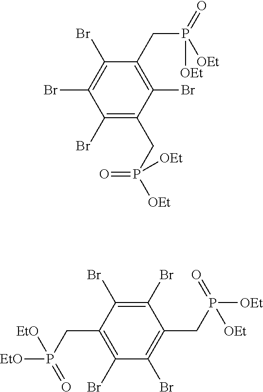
C1(CP([OEt])([OEt])=O)=C(Br)C(CP([OEt])(=O)[OEt])=C(Br)C(Br)=C1Br.C1(Br)=C(Br)C(CP([EtO])(=O)[EtO])=C(Br)C(Br)=C1CP([OEt])(=O)[OEt]
